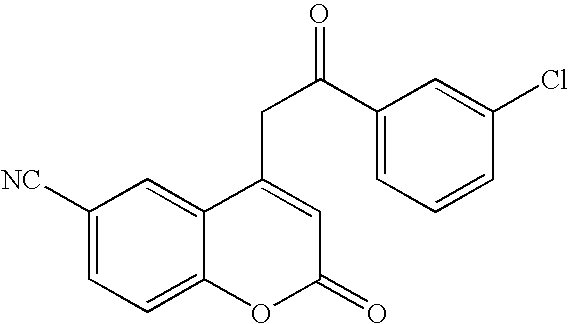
C1([NC])=CC=C2C(=C1)C(CC(C1=CC=CC(Cl)=C1)=O)=CC(=O)O2
